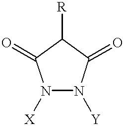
N1([X])N([Y])C(=O)C([R])C1=O
